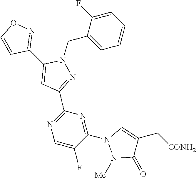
C1(C2=CC(C3=NC=C(F)C(N4N([Me])C(=O)C(C[CONH2])=C4)=N3)=NN2CC2=CC=CC=C2F)=NOC=C1
